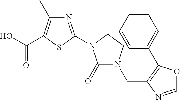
N1=C(N2C(=O)N(CC3=C(C4=CC=CC=C4)OC=N3)CC2)SC(C(O)=O)=C1C
